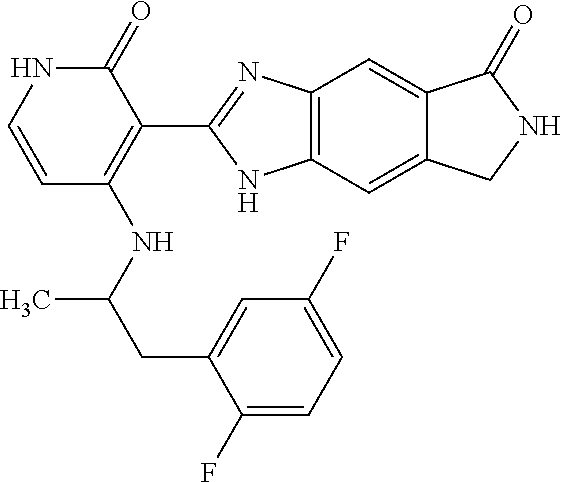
C1(=O)NC=CC(NC(CC2=CC(F)=CC=C2F)C)=C1C1=NC2=C(N1)C=C1C(=C2)C(=O)NC1
